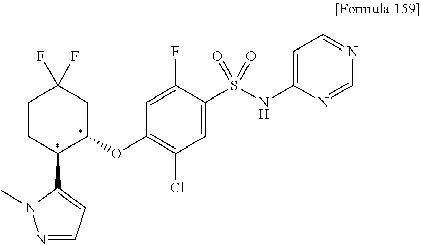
C1(OC2CC(F)(F)CCC2C2=CC=NN2C)=C(Cl)C=C(S(NC2=CC=NC=N2)(=O)=O)C(F)=C1
